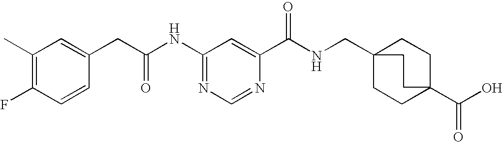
C1(NC(CC2=CC(C)=C(F)C=C2)=O)=NC=NC(C(NCC23CCC(C(O)=O)(CC2)CC3)=O)=C1
